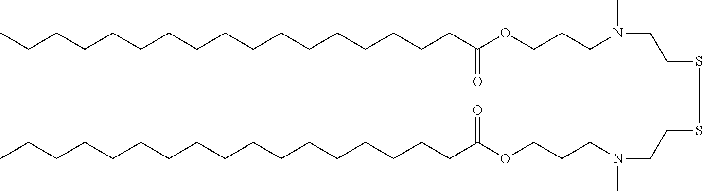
C(CCCCCCCCCCCC(OCCCN(CCSSCCN(CCCOC(CCCCCCCCCCCCCCCCC)=O)C)C)=O)CCCCC
